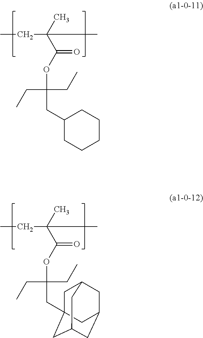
CCC(C(OC(CC)(CC)CC1CCCCC1)=O)(C)C.CCC(C(OC(CC)(CC)CC12CC3CC(CC(C1)C3)C2)=O)(C)C
